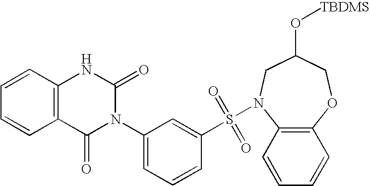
C12=C(C=CC=C1)NC(=O)N(C1=CC=CC(S(=O)(=O)N3C4=C(OCC(O[TBDMS])C3)C=CC=C4)=C1)C2=O
